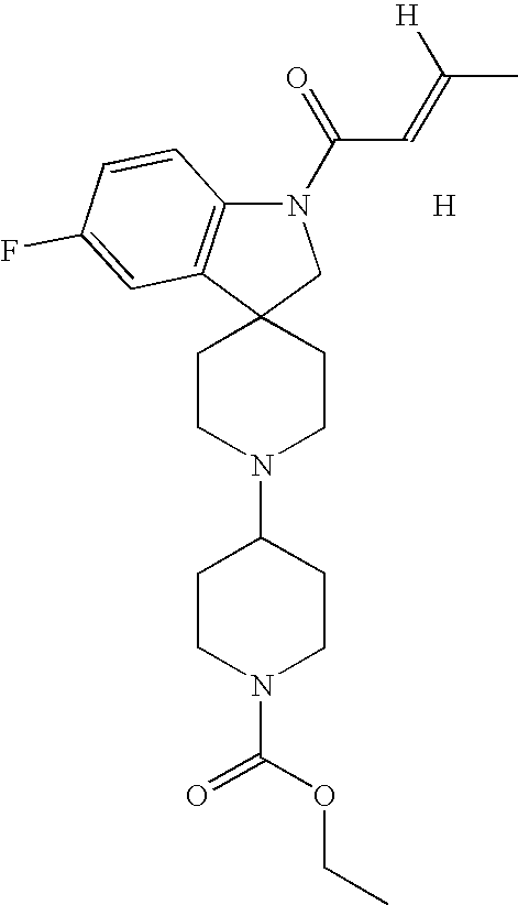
C1CN(C2CCN(C(OCC)=O)CC2)CCC12CN(C(C=C([H])C)=O)C1=C2C=C(F)C=C1.[H]
